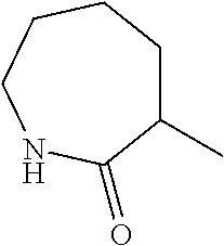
C1(C)CCCCNC1=O
